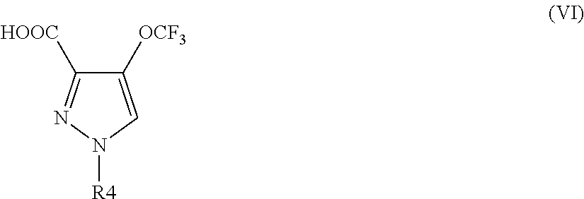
C1([OCF3])=CN([R4])N=C1[HOOC]
